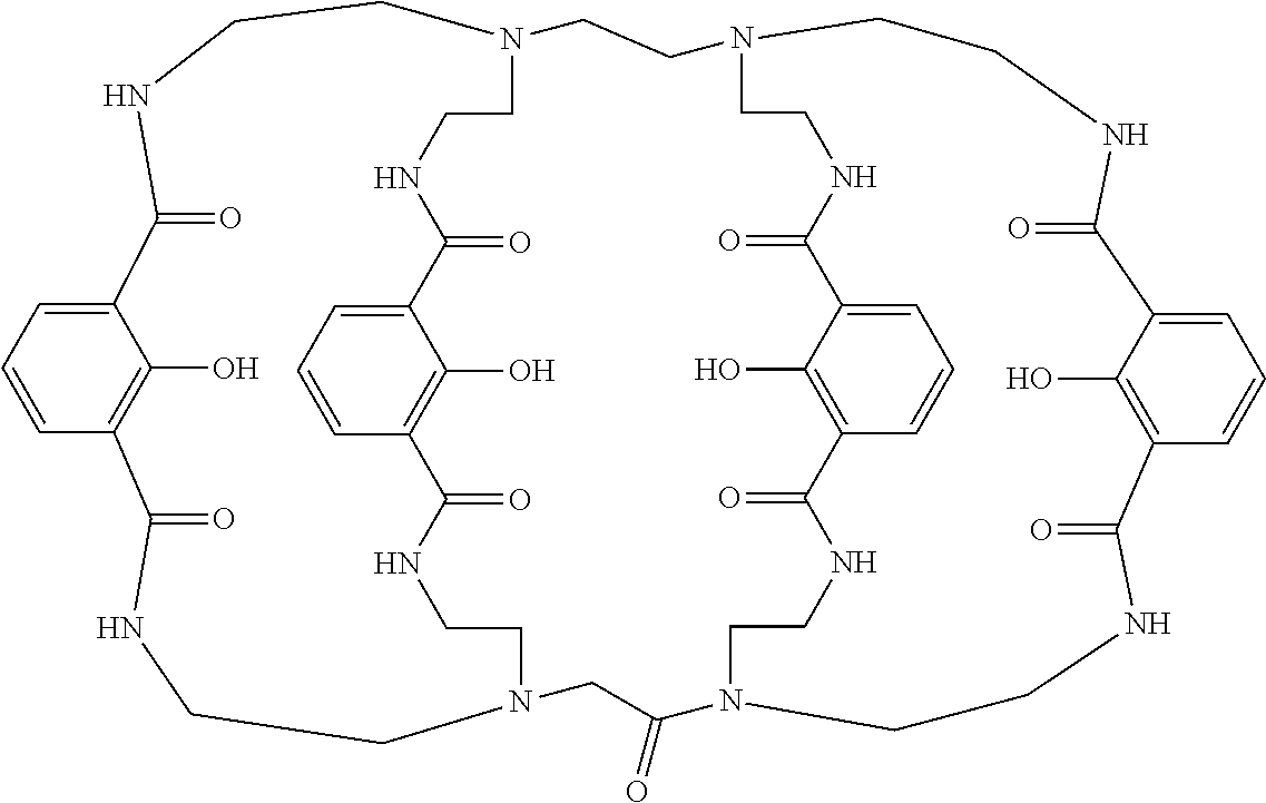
C12=CC=CC(=C1O)C(=O)NCCN1CCNC(=O)C3=C(O)C(=CC=C3)C(=O)NCCN(CCNC2=O)CCN2CCNC(=O)C3=CC=CC(=C3O)C(=O)NCCN(CCNC(=O)C3=C(O)C(=CC=C3)C(=O)NCC2)C(=O)C1
